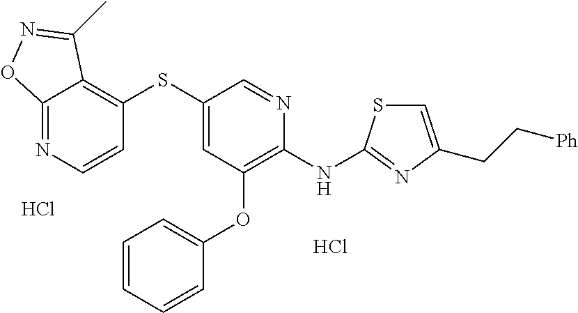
Cl.C1(SC2=CC(OC3=CC=CC=C3)=C(NC3=NC(CC[Ph])=CS3)N=C2)=C2C(=NC=C1)ON=C2C.Cl
